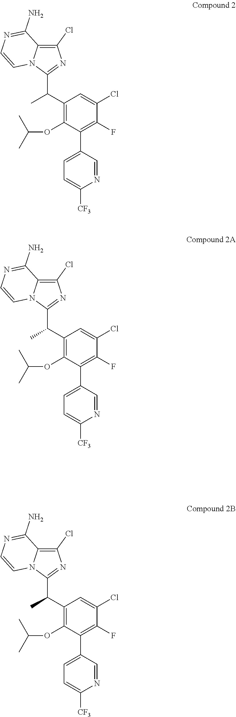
C1(Cl)=C2N(C(C(C3=C(OC(C)C)C(C4=CC=C([CF3])N=C4)=C(F)C(Cl)=C3)C)=N1)C=CN=C2N.C1(Cl)=C2N(C(C(C3=C(OC(C)C)C(C4=CC=C([CF3])N=C4)=C(F)C(Cl)=C3)C)=N1)C=CN=C2N.C1(Cl)=C2N(C(C(C3=C(OC(C)C)C(C4=CC=C([CF3])N=C4)=C(F)C(Cl)=C3)C)=N1)C=CN=C2N
